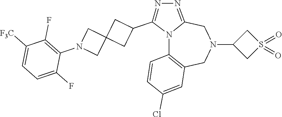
N12C3=C(CN(C4CS(=O)(=O)C4)CC1=NN=C2C1CC2(C1)CN(C1=C(F)C([F3C])=CC=C1F)C2)C=C(Cl)C=C3
